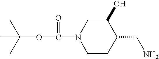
CC(C)(C)OC(=O)N1CCC(CN)C(O)C1
